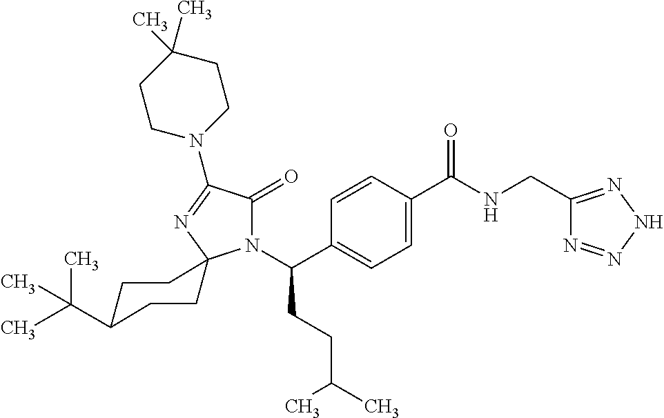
C1=C(C(=O)NCC2=NNN=N2)C=CC(C(N2C(=O)C(N3CCC(C)(C)CC3)=NC23CCC(C(C)(C)C)CC3)CCC(C)C)=C1
